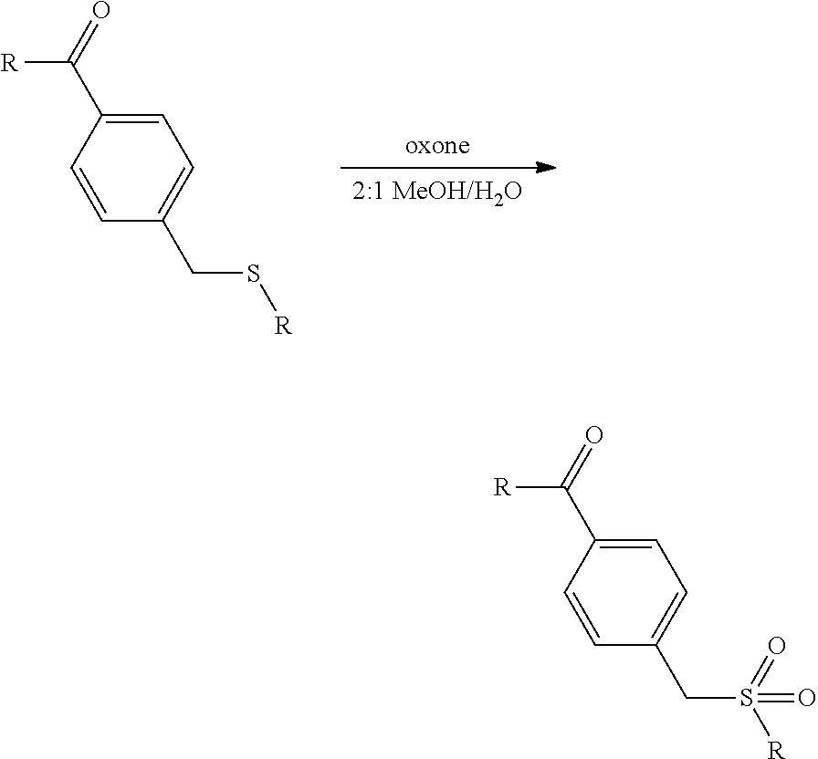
[oxone].[2:1 MeOH/H2O].C1(CS[R])=CC=C(C([R])=O)C=C1.C1(CS([R])(=O)=O)=CC=C(C([R])=O)C=C1
